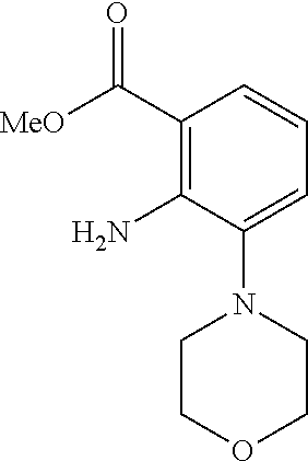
C1(C([MeO])=O)=C(N)C(N2CCOCC2)=CC=C1
